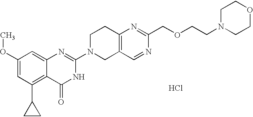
C1(OC)=CC(C2CC2)=C2C(=C1)N=C(N1CC3=C(CC1)N=C(COCCN1CCOCC1)N=C3)NC2=O.Cl
